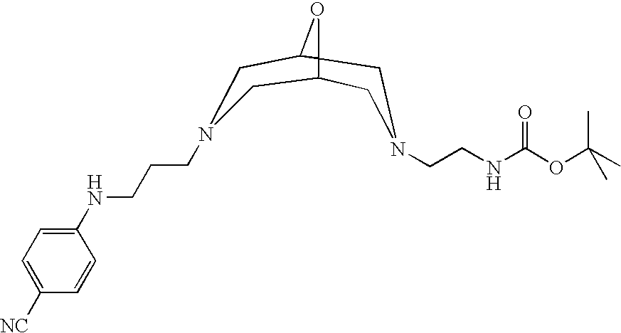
C1N(CCNC(=O)OC(C)(C)C)CC23C1CN(CCCNC1=CC=C([NC])C=C1)CC2O3
